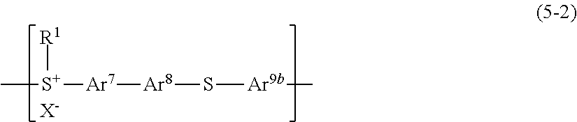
C[S+]([Ar7][Ar8]S[Ar9b]C)[R1].[X-]
